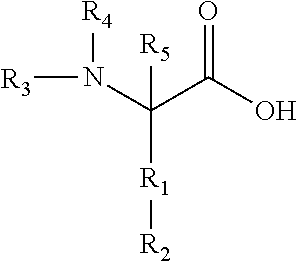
[R5]C(N([R4])[R3])(C(=O)O)[R1][R2]
